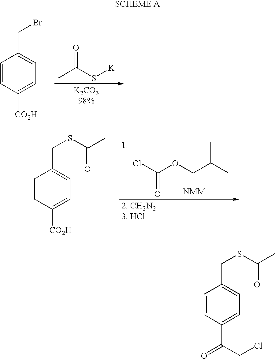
CC(S[K])=O.C1=CC([CO2H])=CC=C1CBr.ClC(OCC(C)C)=O.C1=CC([CO2H])=CC=C1CSC(C)=O.C1=CC(C(CCl)=O)=CC=C1CSC(C)=O
